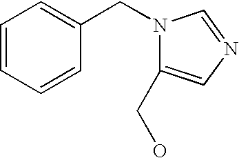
N1(CC2=CC=CC=C2)C(CO)=CN=C1
